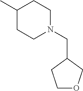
CC1CCN(CC2CCOC2)CC1
